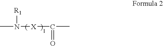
CN([R1])[X]C(=O)C
